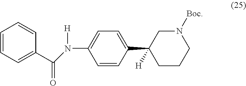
C1=CC=C(C(=O)N([H])C2=CC=C(C3([H])CCCN([Boc])C3)C=C2)C=C1
